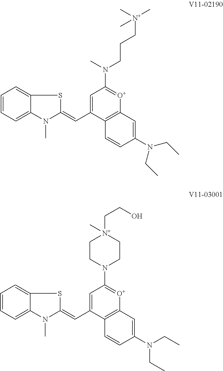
C1=CC=C2C(=C1)SC(=CC1=CC(N(CCC[N+](C)(C)C)C)=[O+]C3=C1C=CC(N(CC)CC)=C3)N2C.C1=CC=C2C(=C1)SC(=CC1=CC(N3CC[N+](C)(CCO)CC3)=[O+]C3=C1C=CC(N(CC)CC)=C3)N2C
